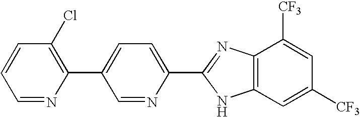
C1=NC(C2=CC=C(C3=NC4=C(C=C([CF3])C=C4[CF3])N3)N=C2)=C(Cl)C=C1
